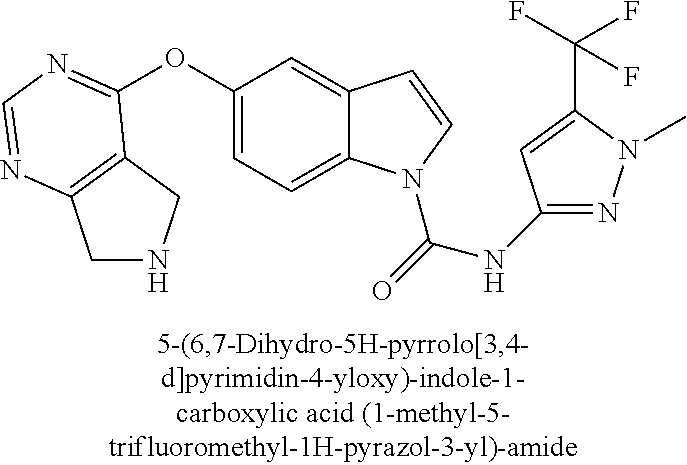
O(C1=CC=C2C(=C1)C=CN2C(=O)NC1=NN(C)C(C(F)(F)F)=C1)C1=NC=NC2=C1CNC2
